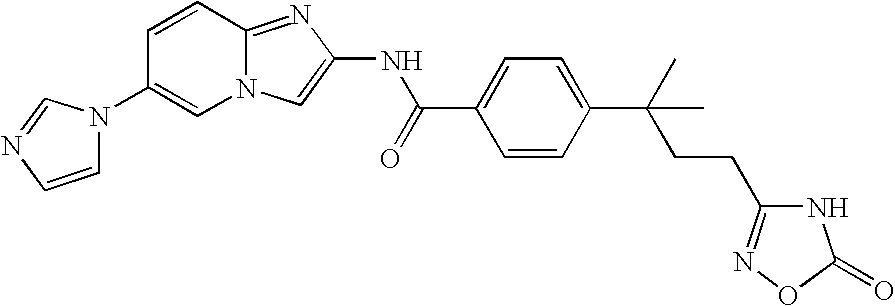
C1=CC2=NC(NC(=O)C3=CC=C(C(CCC4=NOC(=O)N4)(C)C)C=C3)=CN2C=C1N1C=CN=C1
